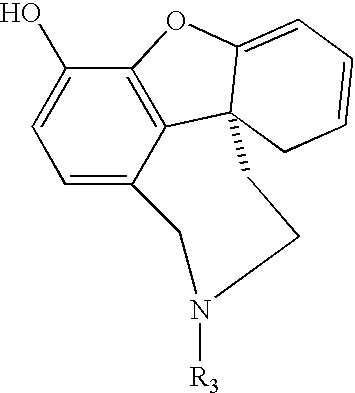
C12=C3C(O)=CC=C1CN([R3])CCC21C(=CC=CC1)O3
